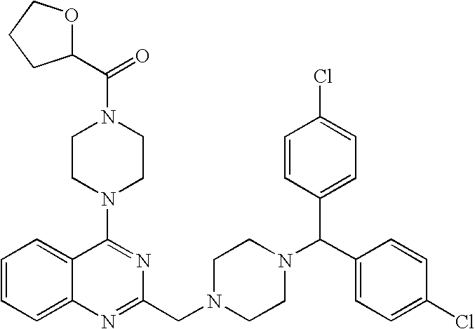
C1=CC=C2C(=C1)N=C(CN1CCN(C(C3=CC=C(Cl)C=C3)C3=CC=C(Cl)C=C3)CC1)N=C2N1CCN(C(=O)C2OCCC2)CC1
